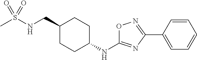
CS(NCC1CCC(NC2=NC(C3=CC=CC=C3)=NO2)CC1)(=O)=O
